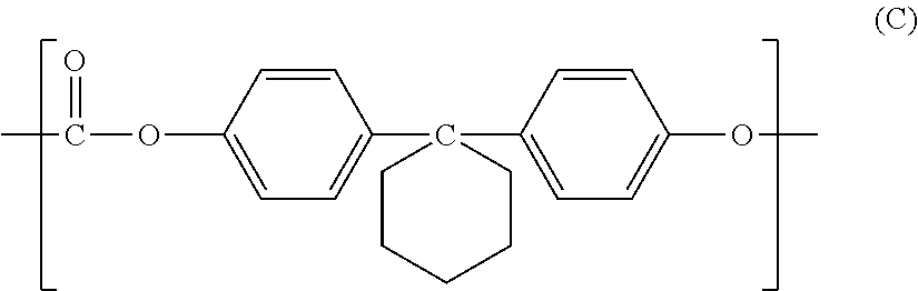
C1=CC(OC(=O)C)=CC=C1C1(C2=CC=C(OC)C=C2)CCCCC1
